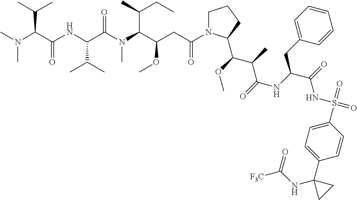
C1N(C(CC(C(N(C(C(NC(C(N(C)C)C(C)C)=O)C(C)C)=O)C)C(C)CC)OC)=O)C(C(OC)C(C)C(=O)NC(C(=O)NS(=O)(=O)C2=CC=C(C3(NC([F3C])=O)CC3)C=C2)CC2=CC=CC=C2)CC1
